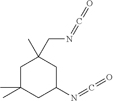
C1C(C)(C)CC(N=C=O)CC1(C)CN=C=O
